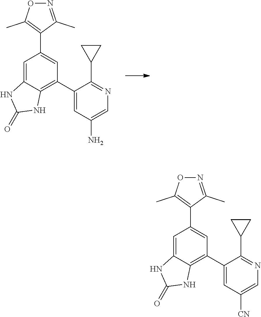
C1(C2=CC(N)=CN=C2C2CC2)=C2C(=CC(C3=C(C)ON=C3C)=C1)NC(=O)N2.C1(C2=CC([CN])=CN=C2C2CC2)=C2C(=CC(C3=C(C)ON=C3C)=C1)NC(=O)N2
